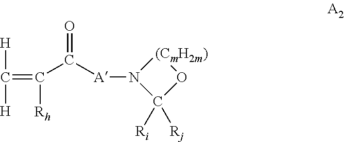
[H]C([H])=C([Rh])C(=O)[A]N1C([Ri])([Rj])O[(CmH2m)]1
